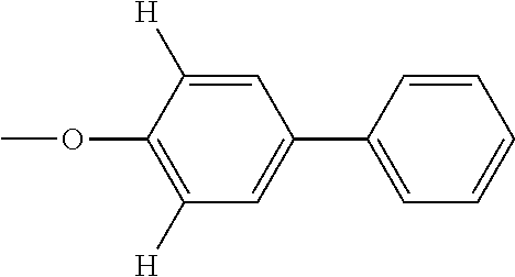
C1=C([H])C(OC)=C([H])C=C1C1=CC=CC=C1
